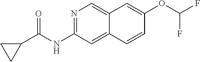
N1=C(NC(=O)C2CC2)C=C2C(=C1)C=C(OC(F)F)C=C2
